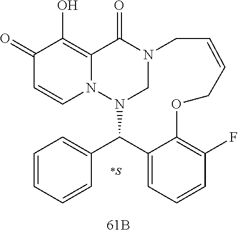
C1(=O)C=CN2C(=C1O)C(=O)N1CN2C(C2=CC=CC=C2)C2=CC=CC(F)=C2OCC=CC1
